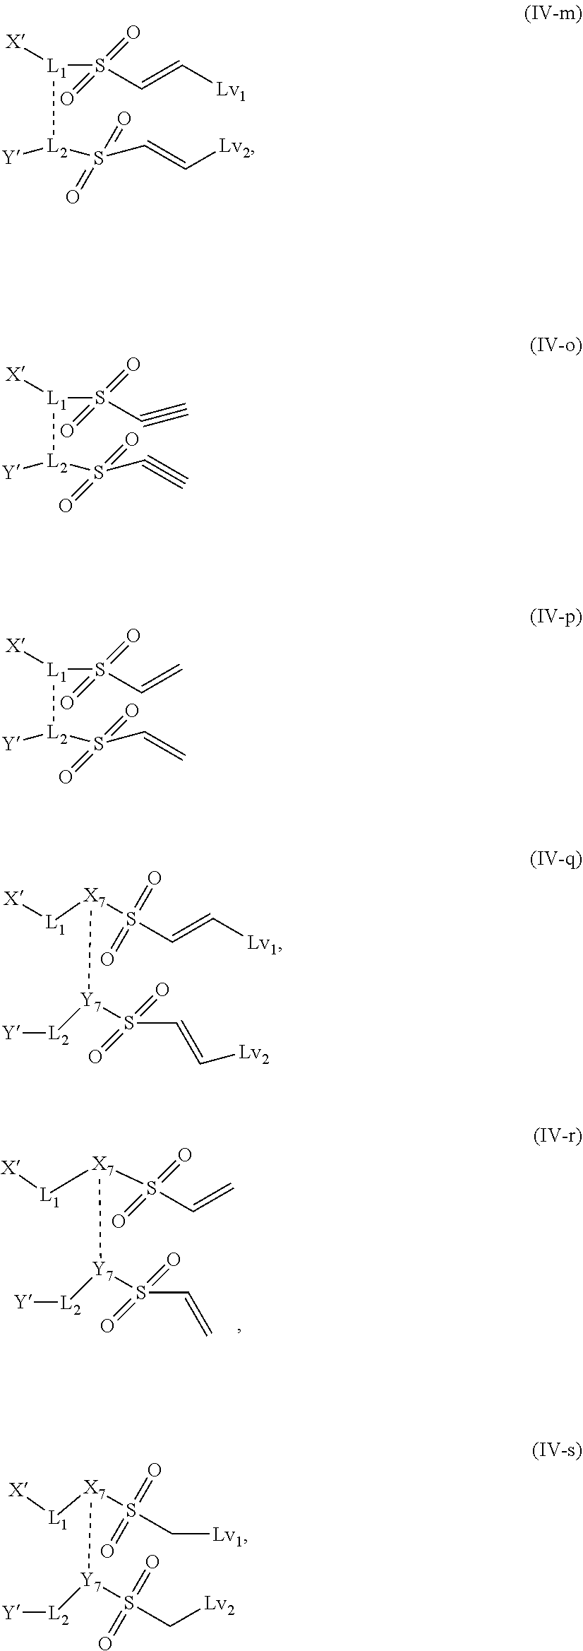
[X][L1][X7](S(C=C)(=O)=O)[Y7]([L2][Y])S(C=C)(=O)=O.[X][L1](S(C=C[Lv1])(=O)=O)[L2](S(C=C[Lv2])(=O)=O)[Y].[X][L1](S(C#C)(=O)=O)[L2]([Y])S(C#C)(=O)=O.[X][L1](S(C=C)(=O)=O)[L2]([Y])S(C=C)(=O)=O.[L1]([X7](S(C=C[Lv1])(=O)=O)[Y7]([L2][Y])S(C=C[Lv2])(=O)=O)[X].[X][L1][X7](S(C[Lv1])(=O)=O)[Y7]([L2][Y])S(C[Lv2])(=O)=O
